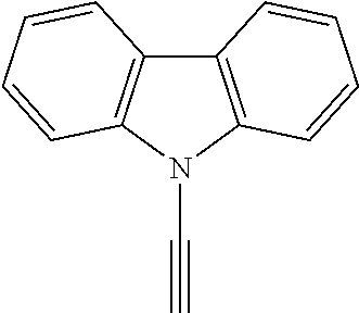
C12=C(N(C#C)C3=C1C=CC=C3)C=CC=C2
